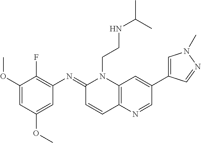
C1(OC)=CC(OC)=CC(N=C2C=CC3=C(N2CCNC(C)C)C=C(C2=CN(C)N=C2)C=N3)=C1F
